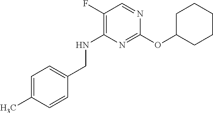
N1=C(OC2CCCCC2)N=CC(F)=C1NCC1=CC=C(C)C=C1
